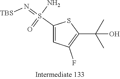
C1(S(=N[TBS])(N)=O)=CC(F)=C(C(C)(C)O)S1
